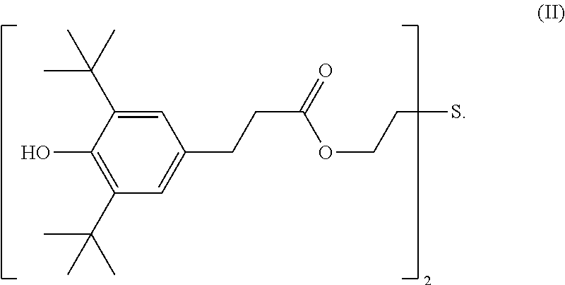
C1=C(C(C)(C)C)C(O)=C(C(C)(C)C)C=C1CCC(=O)OCCS
